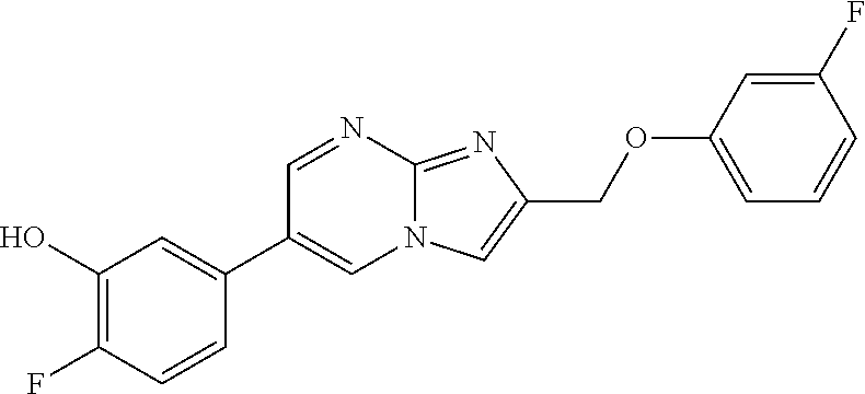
C1(O)=C(F)C=CC(C2=CN3C(=NC(COC4=CC=CC(F)=C4)=C3)N=C2)=C1
